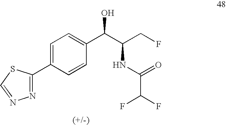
C1=C(C2=NN=CS2)C=CC(C(C(CF)NC(=O)C(F)F)O)=C1
